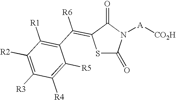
S1C(=O)N([A][CO2H])C(=O)C1=C(C1=C([R1])C([R2])=C([R3])C([R4])=C1[R5])[R6]
